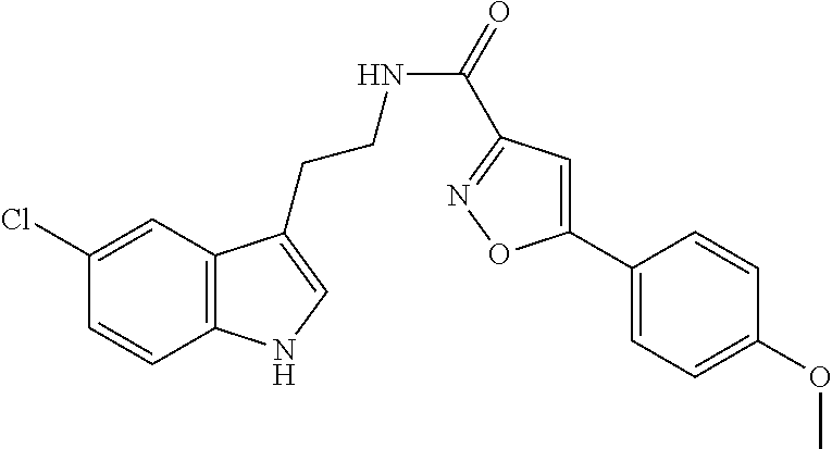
C12=C(C=C(Cl)C=C1)C(CCNC(=O)C1=NOC(C3=CC=C(OC)C=C3)=C1)=CN2
